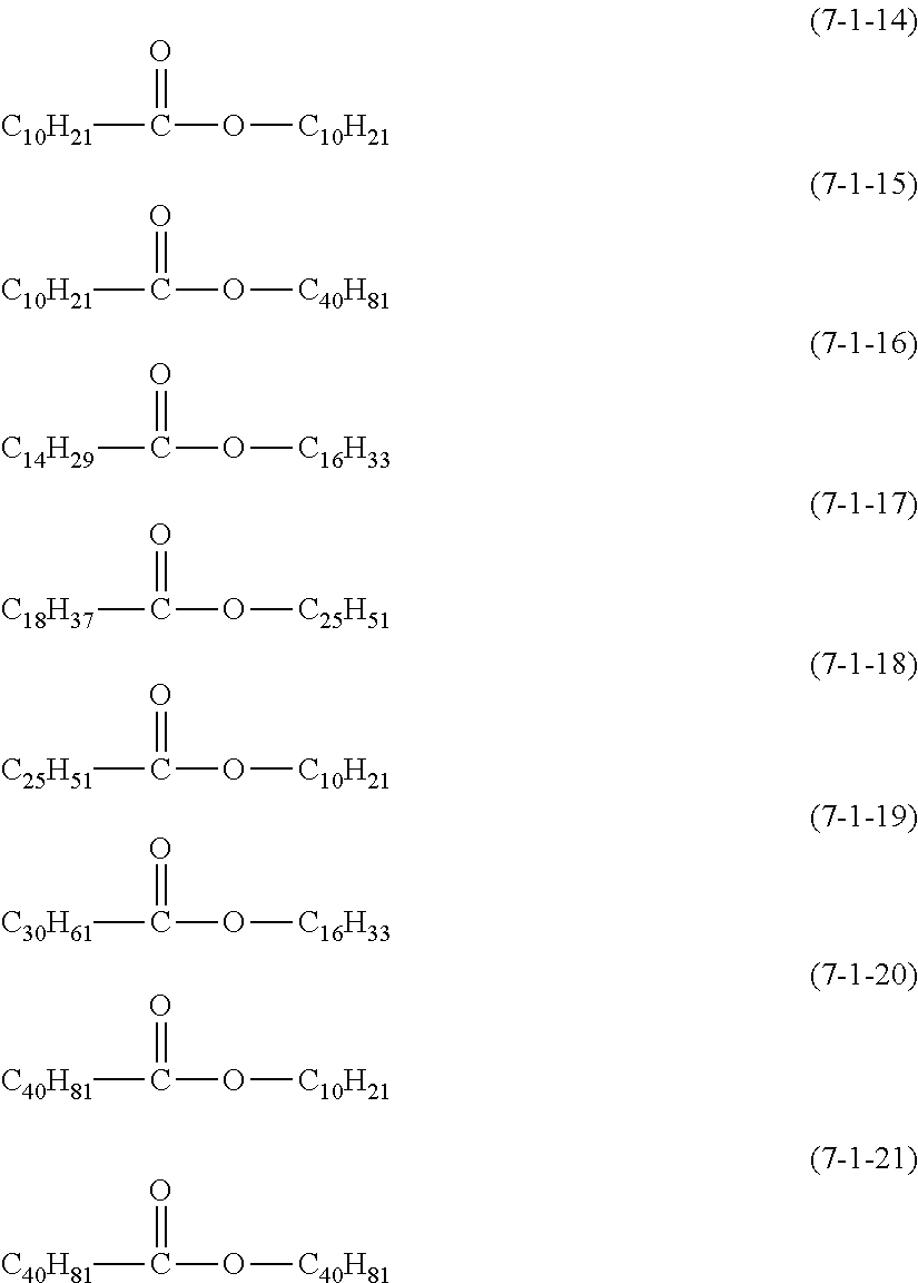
[C10H21]C(=O)O[C10H21].[C10H21]C(=O)O[C40H81].[C14H29]C(=O)O[C16H33].[C18H37]C(=O)O[C25H51].[C25H51]C(=O)O[C10H21].[C30H61]C(=O)O[C16H33].[C40H81]C(=O)O[C10H21].[C40H81]C(=O)O[C40H81]
